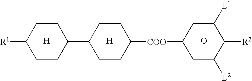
[H].[H].C1([R1])CCC(C2CCC([COO]C3CC([L2])C([R2])C([L1])C3)CC2)CC1.O
